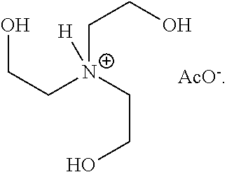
C(C[N+](CCO)(CCO)[H])O.[AcO-]
